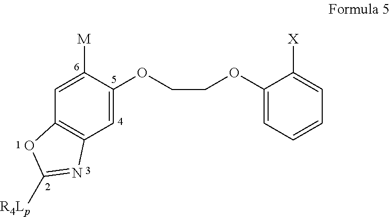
C1=C([M])C(OCCOC2=CC=CC=C2[X])=CC2=C1OC([R4Lp])=N2
